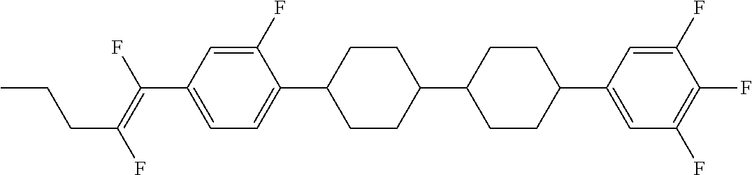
C(C1=CC=C(C2CCC(C3CCC(C4=CC(F)=C(F)C(F)=C4)CC3)CC2)C(F)=C1)(=C(F)CCC)F
